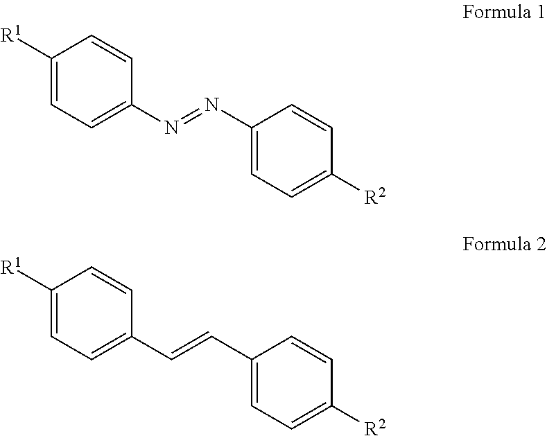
C1([R1])=CC=C(N=NC2=CC=C([R2])C=C2)C=C1.C1([R1])=CC=C(C=CC2=CC=C([R2])C=C2)C=C1
